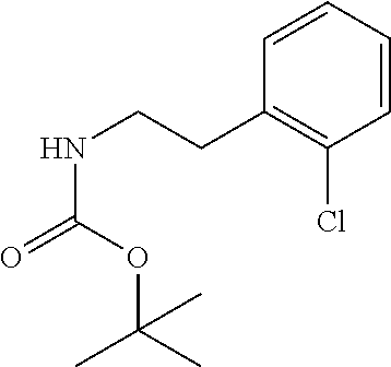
C1=CC=CC(Cl)=C1CCNC(=O)OC(C)(C)C
